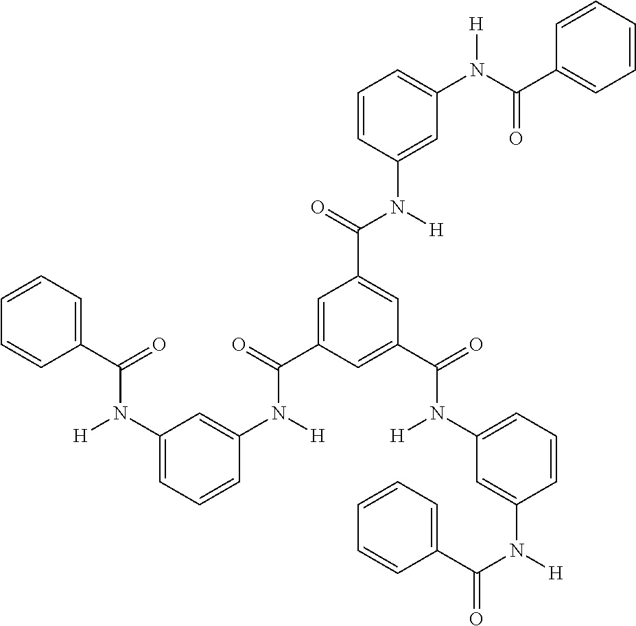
C1=CC=C(C(=O)N([H])C2=CC=CC(N([H])C(=O)C3=CC(C(=O)N([H])C4=CC(N(C(C5=CC=CC=C5)=O)[H])=CC=C4)=CC(C(=O)N([H])C4=CC=CC(N([H])C(C5=CC=CC=C5)=O)=C4)=C3)=C2)C=C1
